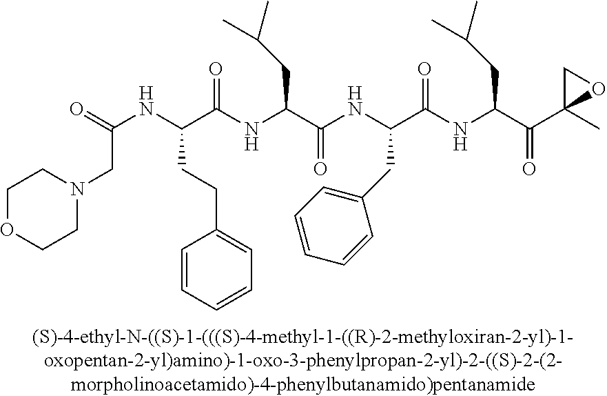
C1OCCN(CC(NC(C(NC(C(NC(C(NC(C(=O)C2(C)CO2)CC(C)C)=O)CC2=CC=CC=C2)=O)CC(C)C)=O)CCC2=CC=CC=C2)=O)C1
